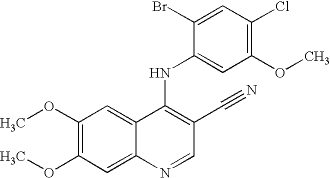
C1(OC)=C(OC)C=C2C(=C1)C(NC1=CC(OC)=C(Cl)C=C1Br)=C(C#N)C=N2
